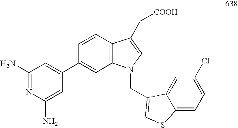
C1(N)=NC(N)=CC(C2=CC3=C(C=C2)C(C[COOH])=CN3CC2=CSC3=CC=C(Cl)C=C32)=C1
